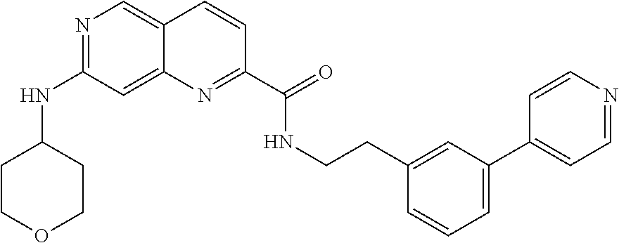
N1=C(NC2CCOCC2)C=C2C(=C1)C=CC(C(=O)NCCC1=CC(C3=CC=NC=C3)=CC=C1)=N2
